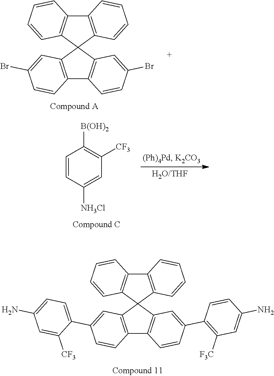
C12=C(C3(C4=C1C=CC=C4)C1=C(C4=C3C=C(C3=C([F3C])C=C(N)C=C3)C=C4)C=CC(C3=CC=C(N)C=C3[CF3])=C1)C=CC=C2.C12=C(C3(C4=C1C=CC=C4)C1=C(C4=C3C=C(Br)C=C4)C=CC(Br)=C1)C=CC=C2.C1=CC([NH3Cl])=CC([CF3])=C1[B(OH)2]
